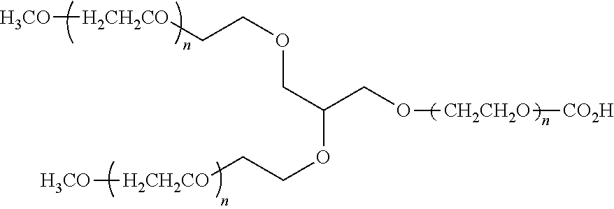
[H3CO][H2CH2CO]CCOCC(CO[CH2CH2O][CO2H])OCC[H2CH2CO][H3CO]
